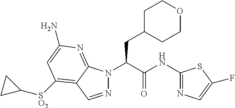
N1(C(C(NC2=NC=C(F)S2)=O)CC2CCOCC2)N=CC2=C([SO2]C3CC3)C=C(N)N=C12
